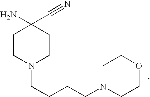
C(CCCN1CCC(N)(C#N)CC1)N1CCOCC1
